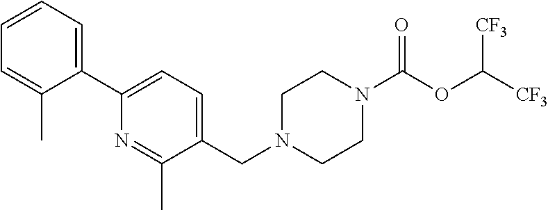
C1(C2=CC=CC=C2C)=CC=C(CN2CCN(C(OC([CF3])[CF3])=O)CC2)C(C)=N1
